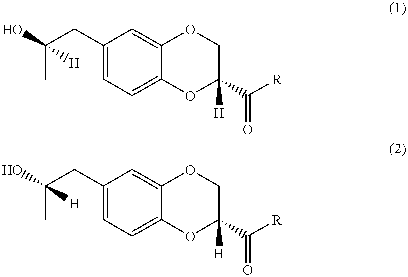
C1(CC(C)([H])O)=CC=C2C(=C1)OCC([H])(C([R])=O)O2.C1(CC(C)([H])O)=CC=C2C(=C1)OCC([H])(C([R])=O)O2
